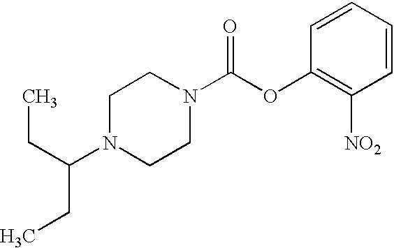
N1(C(CC)CC)CCN(C(OC2=C([NO2])C=CC=C2)=O)CC1
